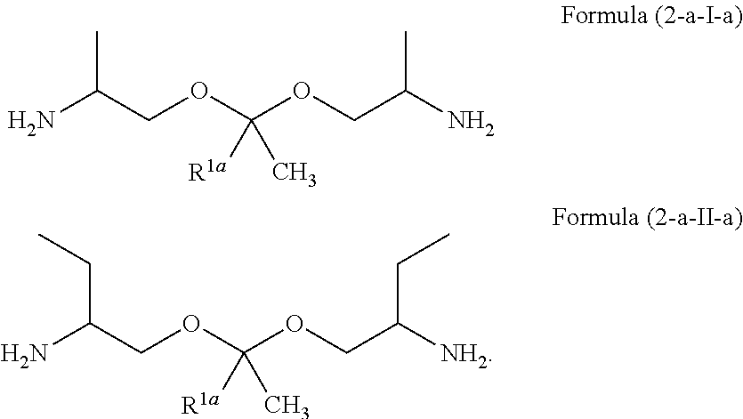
NC(COC(OCC(N)C)(C)[R1a])C.NC(COC(OCC([NH2])CC)(C)[R1a])CC
